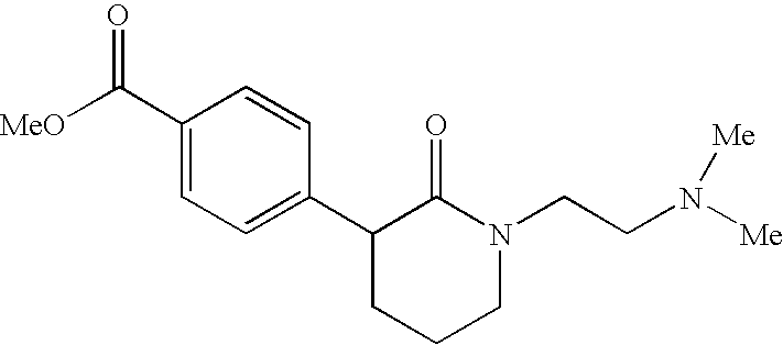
[MeO]C(C1=CC=C(C2CCCN(CCN([Me])[Me])C2=O)C=C1)=O
